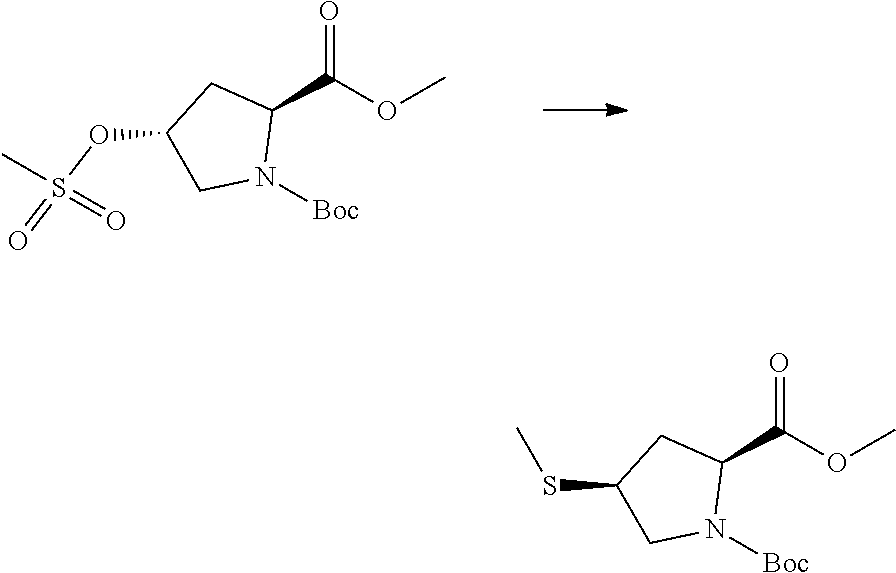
O=C(OC)C1CC(OS(=O)(C)=O)CN1[Boc].O=C(OC)C1CC(SC)CN1[Boc]
